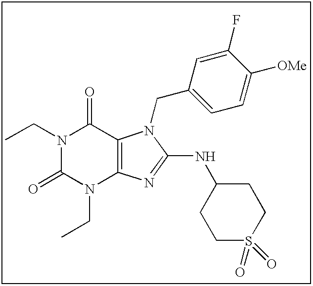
N1(CC)C(=O)N(CC)C2=C(C1=O)N(CC1=CC=C([OMe])C(F)=C1)C(NC1CCS(=O)(=O)CC1)=N2
